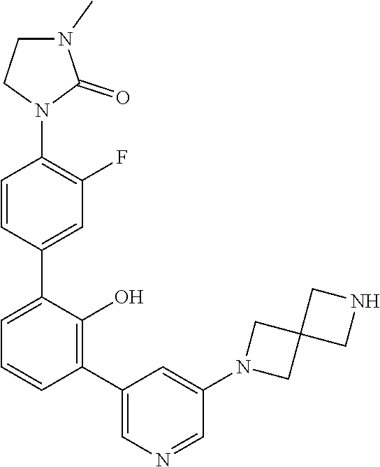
C1=C(C2=CC(F)=C(N3C(=O)N(C)CC3)C=C2)C(O)=C(C2=CN=CC(N3CC4(C3)CNC4)=C2)C=C1
